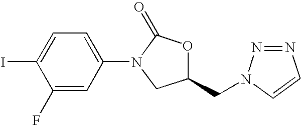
IC1=CC=C(N2C(=O)OC(CN3N=NC=C3)C2)C=C1F
